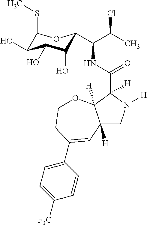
C12([H])CN([H])C(C(NC(C(C)Cl)C3C(O)C(O)C(O)C(SC)O3)=O)([H])C1([H])OCCC(C1=CC=C([F3C])C=C1)=C2
